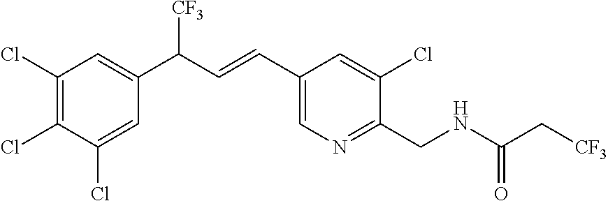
C1(CNC(C[CF3])=O)=NC=C(C=CC(C2=CC(Cl)=C(Cl)C(Cl)=C2)[CF3])C=C1Cl
